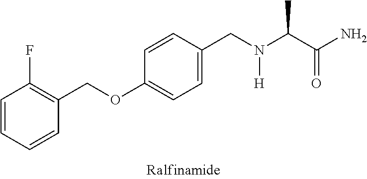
C1=CC=CC(COC2=CC=C(CN(C(C(N)=O)C)[H])C=C2)=C1F
